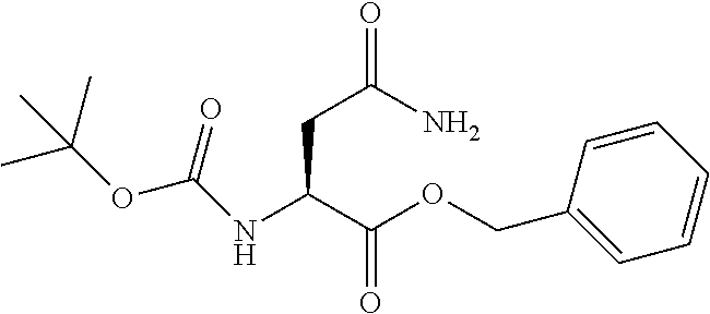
N(C(C(OCC1=CC=CC=C1)=O)CC(=O)N)C(OC(C)(C)C)=O
